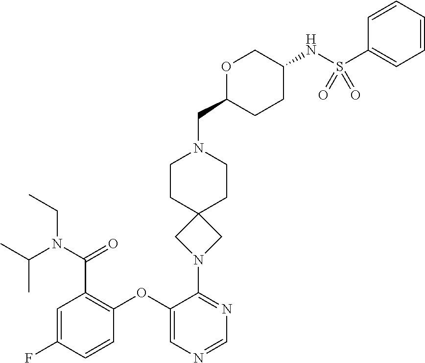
C1=C(F)C=CC(OC2=CN=CN=C2N2CC3(C2)CCN(CC2CCC(NS(C4=CC=CC=C4)(=O)=O)CO2)CC3)=C1C(N(C(C)C)CC)=O
